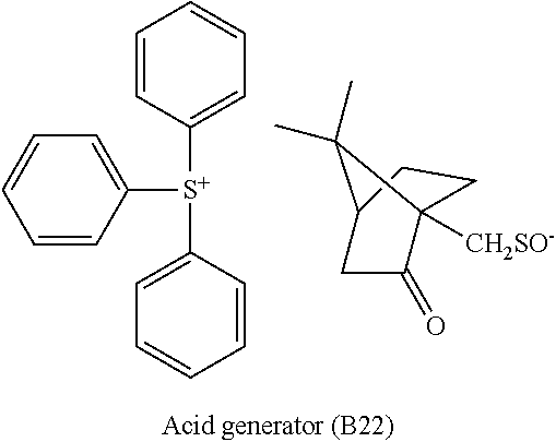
C1=CC([S+](C2=CC=CC=C2)C2=CC=CC=C2)=CC=C1.C1C(=O)C2([CH2SO-])CCC1C2(C)C
